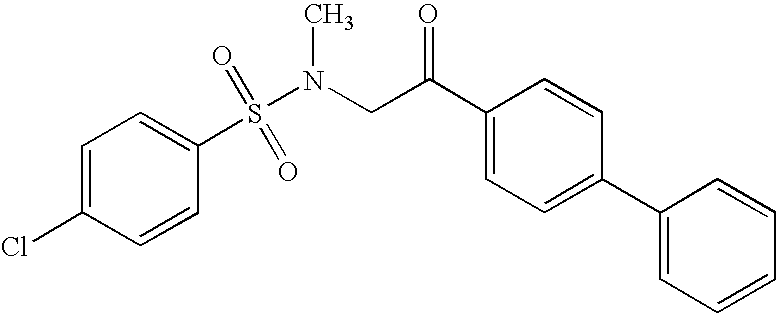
C1=C(Cl)C=CC(S(=O)(=O)N(CC(=O)C2=CC=C(C3=CC=CC=C3)C=C2)C)=C1
